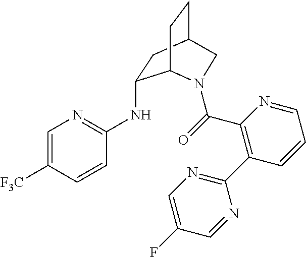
C1=C([F3C])C=CC(NC2CC3CCC2N(C(C2=C(C4=NC=C(F)C=N4)C=CC=N2)=O)C3)=N1
